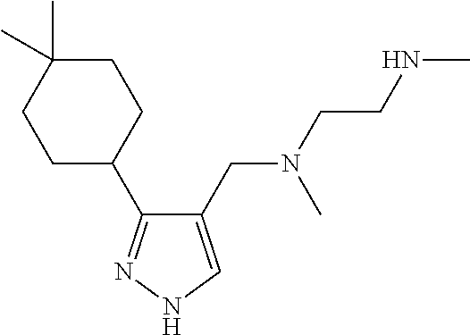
C1(CN(C)CCNC)=CNN=C1C1CCC(C)(C)CC1
